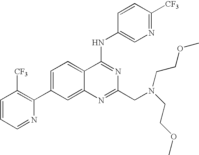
C1=CC=NC(C2=CC=C3C(=C2)N=C(CN(CCOC)CCOC)N=C3NC2=CN=C([CF3])C=C2)=C1[CF3]
